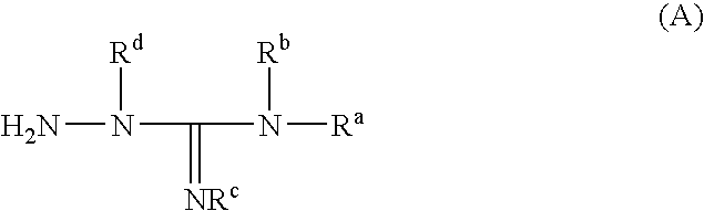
NN([Rd])C(=[NRc])N([Rb])[Ra]
